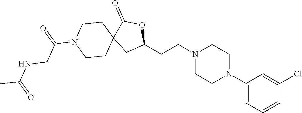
C1(N2CCN(CCC3OC(=O)C4(C3)CCN(C(CNC(C)=O)=O)CC4)CC2)=CC=CC(Cl)=C1
